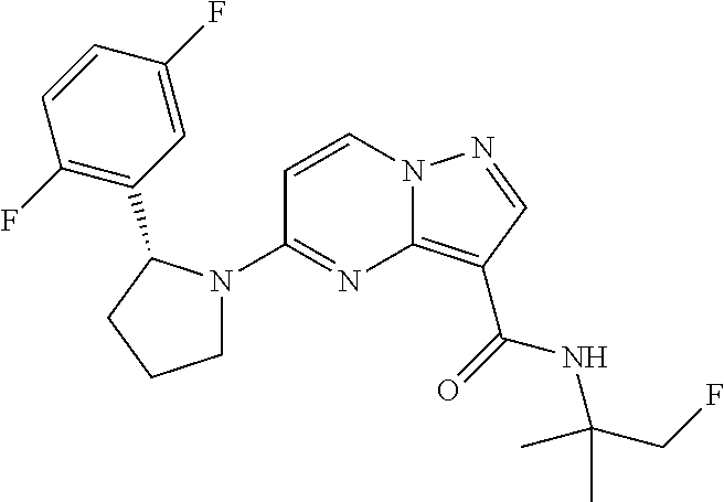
C1=CN2C(=C(C(=O)NC(C)(C)CF)C=N2)N=C1N1CCCC1C1=C(F)C=CC(F)=C1
